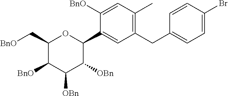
C1(C[BnO])C([BnO])C([OBn])C([OBn])C(C2=CC(CC3=CC=C(Br)C=C3)=C(C)C=C2[BnO])O1
